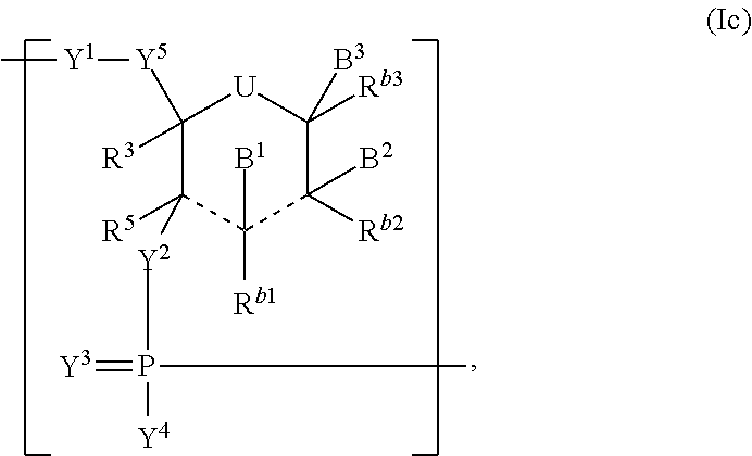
C1([R3])([Y5][Y1]C)C([R5])([Y2]P([Y4])(C)=[Y3])C([B1])([Rb1])C([Rb2])([B2])C([B3])([Rb3])[U]1
